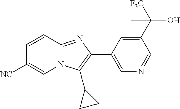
C1=CC2=NC(C3=CN=CC(C([F3C])(O)C)=C3)=C(C3CC3)N2C=C1[NC]
